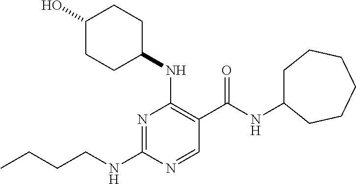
CCCCNC1=NC(NC2CCC(O)CC2)=C(C(NC2CCCCCC2)=O)C=N1
